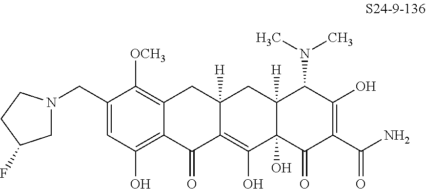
C1=C(CN2CC(F)CC2)C([OCH3])=C2C(=C1O)C(=O)C1=C(O)C3(O)C([H])(CC1([H])C2)C(N(C)C)C(O)=C(C(N)=O)C3=O
